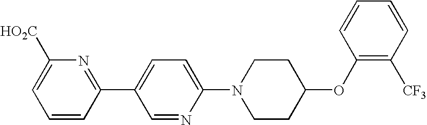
C1=CC(C2=CC=C(N3CCC(OC4=C([CF3])C=CC=C4)CC3)N=C2)=NC([HO2C])=C1
